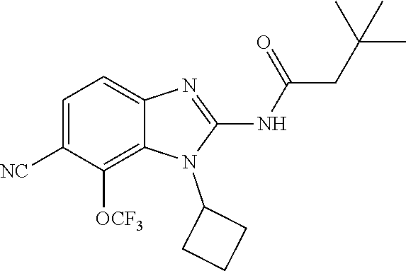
C1=C([NC])C([OCF3])=C2C(=C1)N=C(NC(=O)CC(C)(C)C)N2C1CCC1
